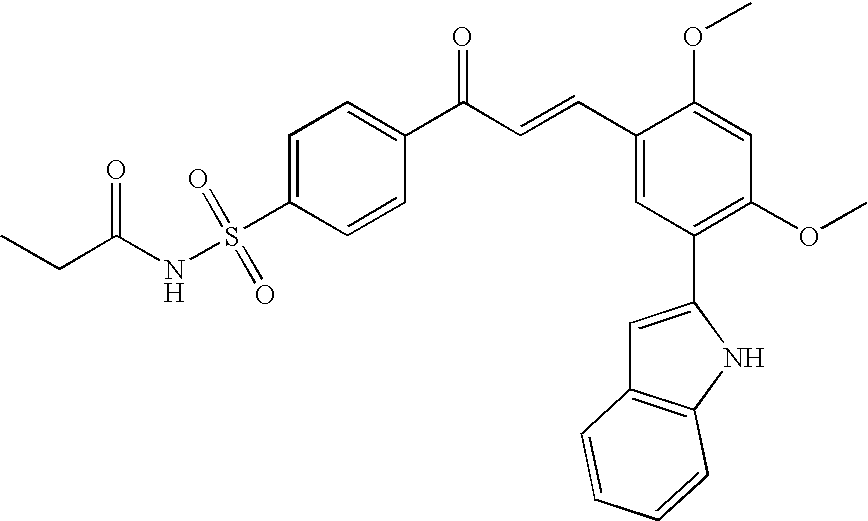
C1=CC(C(C=CC2=CC(C3=CC4=C(N3)C=CC=C4)=C(OC)C=C2OC)=O)=CC=C1S(=O)(=O)NC(CC)=O
